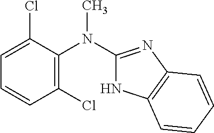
C1=C(Cl)C(N(C2=NC3=C(N2)C=CC=C3)C)=C(Cl)C=C1
